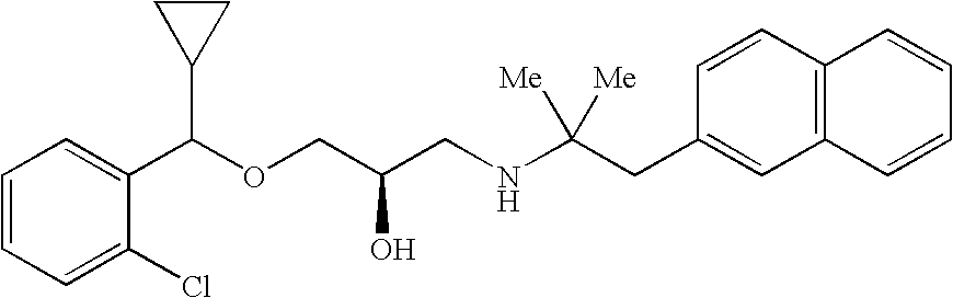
C1(C(OCC(CNC(CC2=CC3=C(C=C2)C=CC=C3)([Me])[Me])O)C2CC2)=CC=CC=C1Cl
